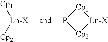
[Cp1][Ln-X][Cp2].[Ln-X]1[Cp1]P[Cp2]1
